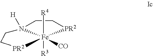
C1C[PR2][Fe]2([CO])([R3])([R4])N1([H])CC[PR2]2
